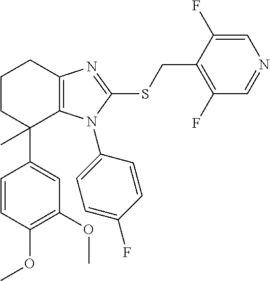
C1(OC)=C(OC)C=CC(C2(C)C3=C(CCC2)N=C(SCC2=C(F)C=NC=C2F)N3C2=CC=C(F)C=C2)=C1
